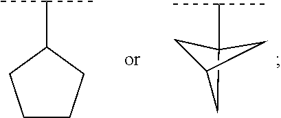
C1C2(C(C)C)CC1C2.C1CCC(C(C)C)C1
